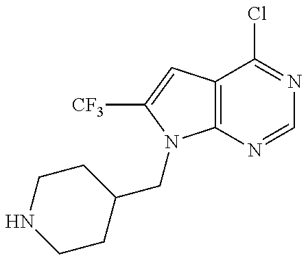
C1CC(CN2C3=C(C=C2[CF3])C(Cl)=NC=N3)CCN1
